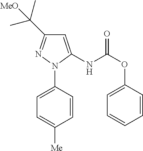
C1=C(NC(OC2=CC=CC=C2)=O)N(C2=CC=C([Me])C=C2)N=C1C(C)(C)[MeO]
